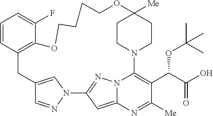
C1=CC2=C(C(F)=C1)OCCCCOC1([Me])CCN(C3=C(C(C(O)=O)OC(C)(C)C)C([Me])=NC4=CC(=NN43)N3N=CC(=C3)C2)CC1
